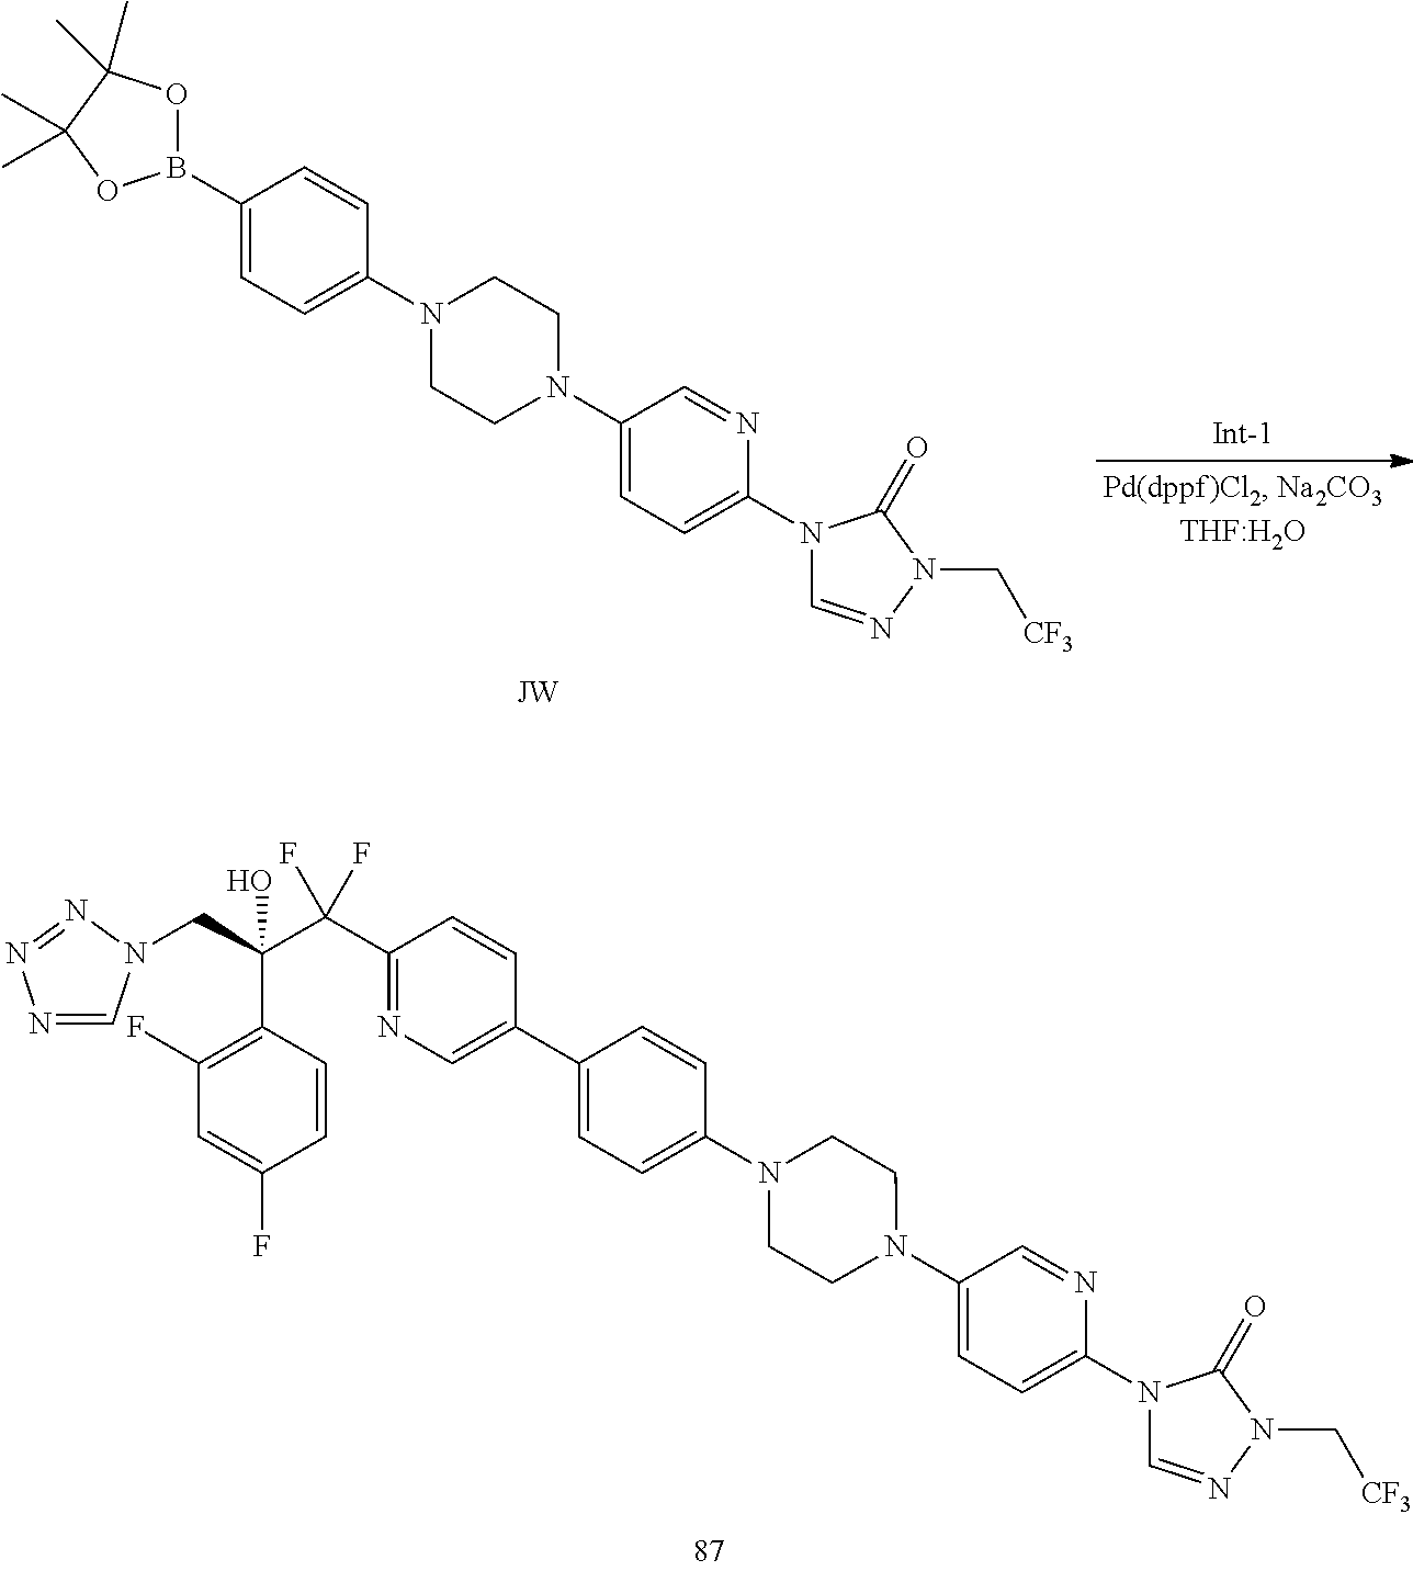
C1(N2CCN(C3=CC=C(B4OC(C)(C)C(C)(C)O4)C=C3)CC2)=CC=C(N2C=NN(C[CF3])C2=O)N=C1.C1(N2CCN(C3=CC=C(C4=CN=C(C(C(CN5C=NN=N5)(C5=C(F)C=C(F)C=C5)O)(F)F)C=C4)C=C3)CC2)=CC=C(N2C=NN(C[CF3])C2=O)N=C1
